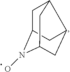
C1C2N(O)C3CC(C1C3)C2
